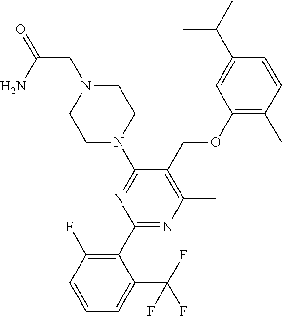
C1(OCC2=C(C)N=C(C3=C(F)C=CC=C3C(F)(F)F)N=C2N2CCN(CC(=O)N)CC2)=C(C)C=CC(C(C)C)=C1
